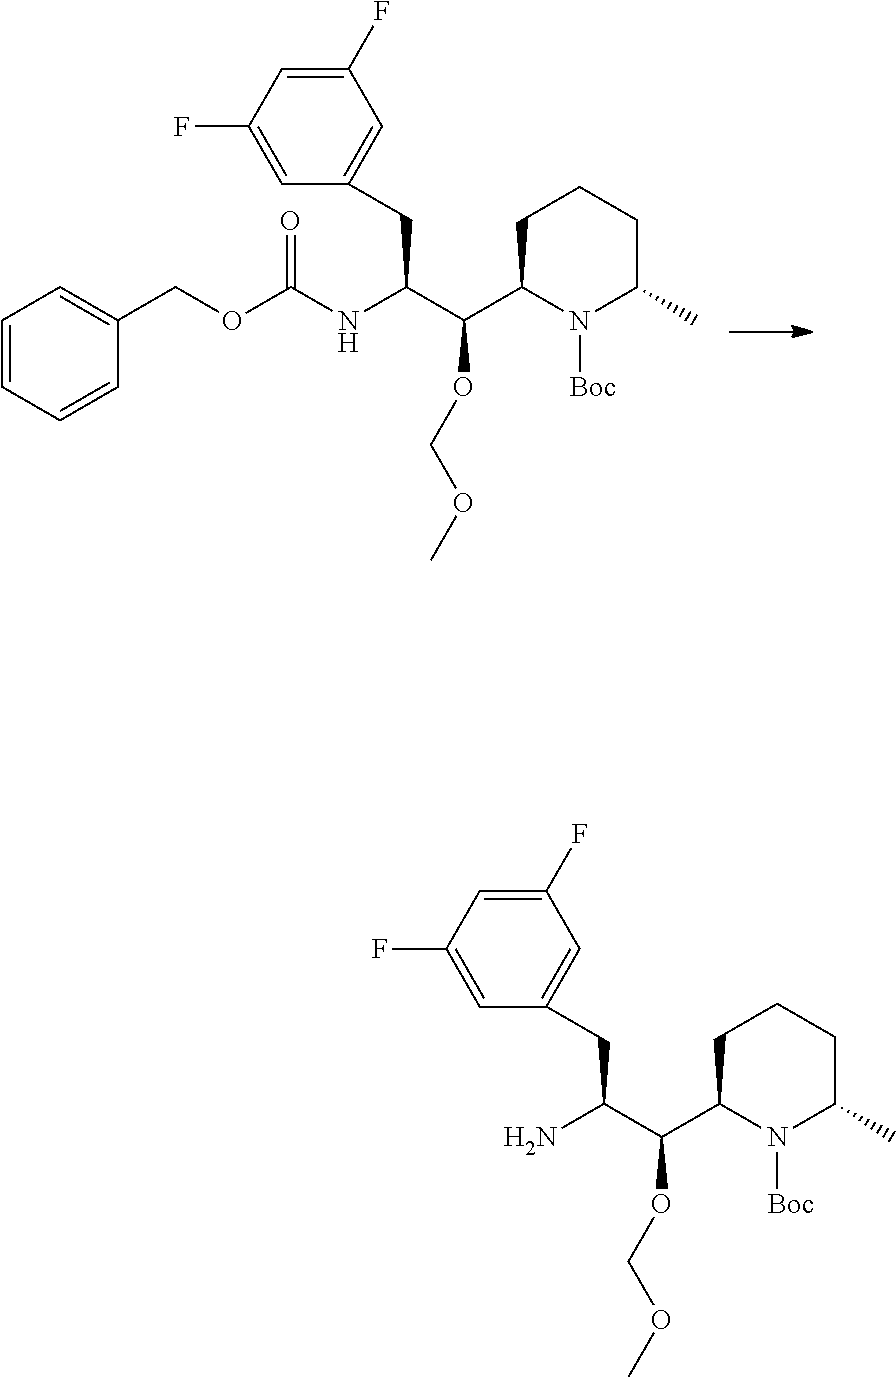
N1([Boc])C(C)CCCC1C(C(NC(OCC1=CC=CC=C1)=O)CC1=CC(F)=CC(F)=C1)OCOC.N1([Boc])C(C)CCCC1C(C(N)CC1=CC(F)=CC(F)=C1)OCOC
